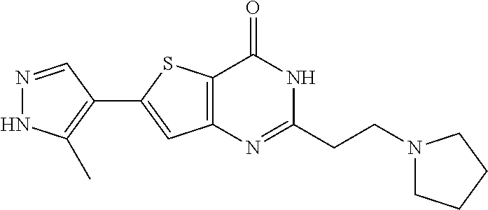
N1=CC(C2=CC3=C(S2)C(=O)NC(CCN2CCCC2)=N3)=C(C)N1
